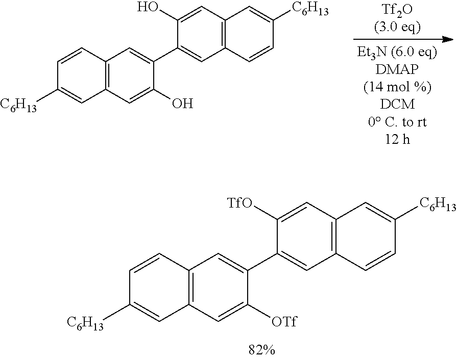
C12=C(C=C(O)C(C3=CC4=C(C=C3O)C=C([C6H13])C=C4)=C1)C=C([C6H13])C=C2.C12=C(C=C([OTf])C(C3=CC4=C(C=C3[TfO])C=C([C6H13])C=C4)=C1)C=C([C6H13])C=C2
